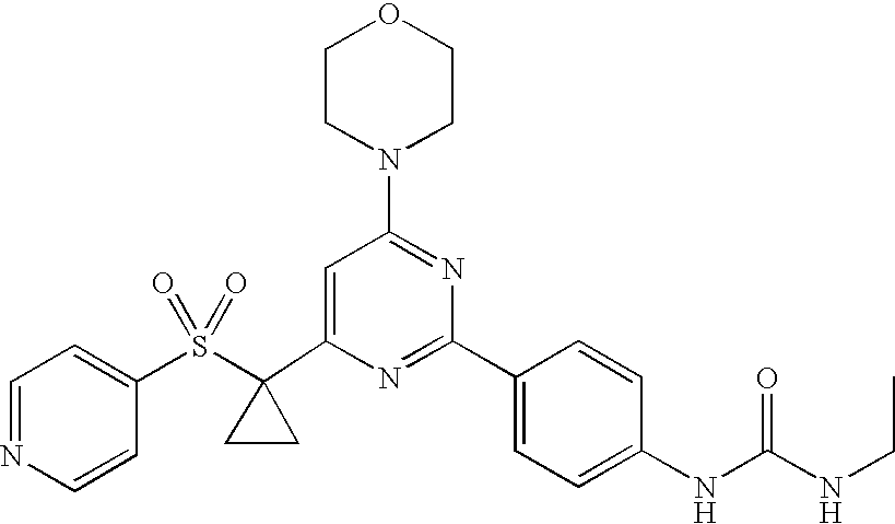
C1(C2(S(C3=CC=NC=C3)(=O)=O)CC2)=CC(N2CCOCC2)=NC(C2=CC=C(NC(=O)NCC)C=C2)=N1
